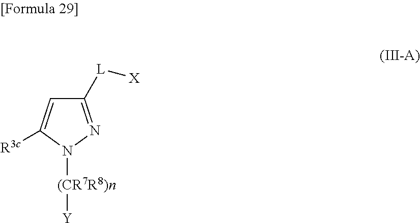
C1([L][X])=NN([(CR7R8)n][Y])C([R3c])=C1
